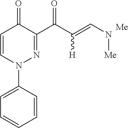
C1=CC=CC(N2N=C(C(C(=CN[Me])[H])=O)C(=O)C=C2)=C1
